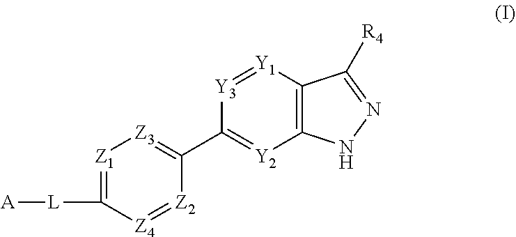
[Z1]1=C([L][A])[Z4]=[Z2]C(C2=[Y2]C3=C([Y1]=[Y3]2)C([R4])=NN3)=[Z3]1
